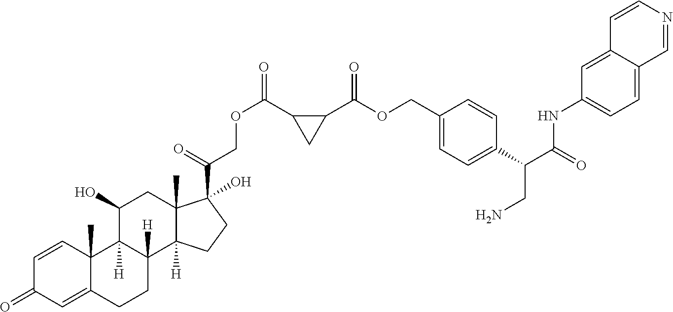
C1=CC2(C)C(=CC1=O)CCC1([H])C2([H])C(O)CC2(C)C1([H])CCC2(C(=O)COC(=O)C1CC1C(OCC1=CC=C(C(C(=O)NC2=CC=C3C(=C2)C=CN=C3)CN)C=C1)=O)O
